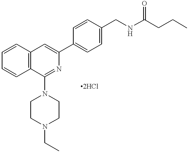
C12=C(C=CC=C1)C(N1CCN(CC)CC1)=NC(C1=CC=C(CNC(CCC)=O)C=C1)=C2
